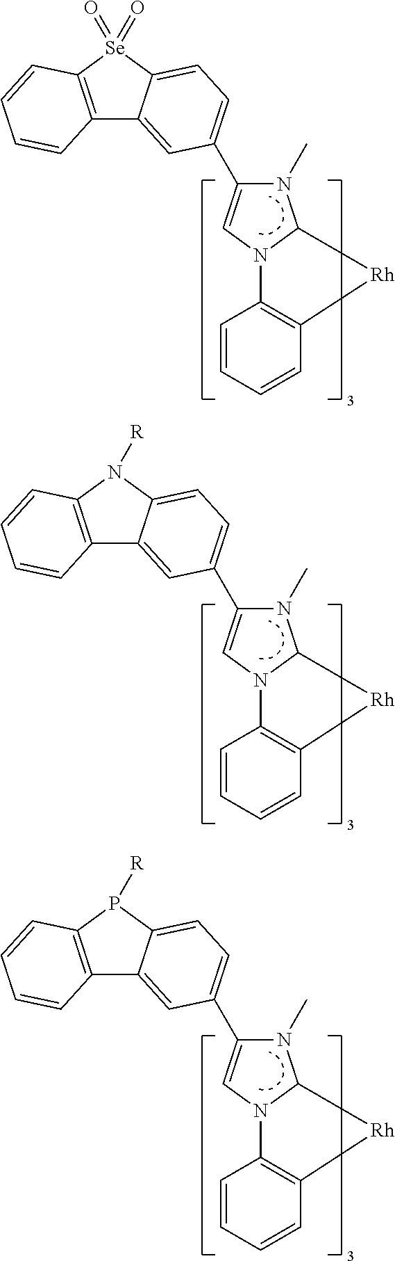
C12=C([Se](=O)(=O)C3=CC=C(C4=CN5C(N4C)C[Rh]C4=C5C=CC=C4)C=C13)C=CC=C2.C12=C(N([R])C3=CC=C(C4=CN5C(N4C)C[Rh]C4=C5C=CC=C4)C=C13)C=CC=C2.C12=C(P([R])C3=CC=C(C4=CN5C(N4C)C[Rh]C4=C5C=CC=C4)C=C13)C=CC=C2
